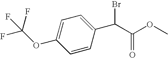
C1=CC(C(Br)C(OC)=O)=CC=C1OC(F)(F)F
